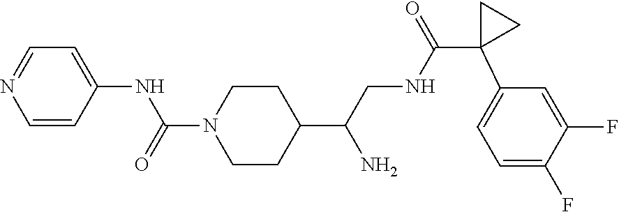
C1=CC(NC(N2CCC(C(CNC(=O)C3(C4=CC=C(F)C(F)=C4)CC3)N)CC2)=O)=CC=N1
